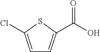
C1=C(Cl)SC(C(O)=O)=C1
